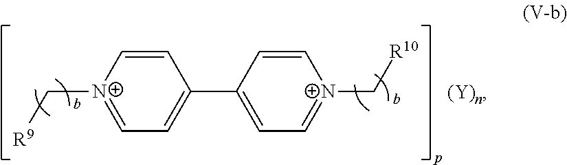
C1(C2=CC=[N+](C[R10])C=C2)=CC=[N+](C[R9])C=C1
